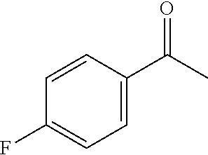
C1(F)=CC=C(C(C)=O)C=C1
